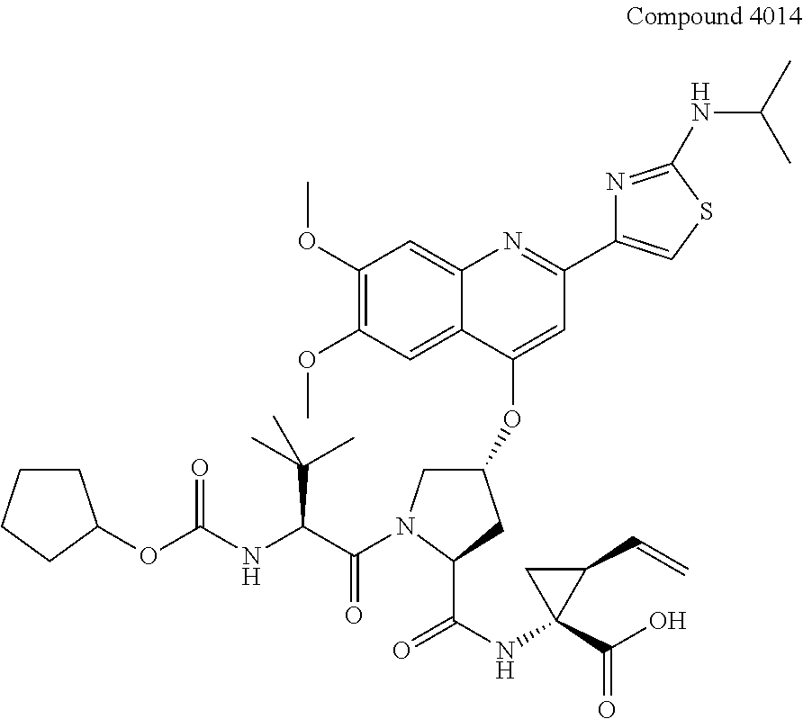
C1CCCC1OC(NC(C(=O)N1CC(OC2=CC(C3=CSC(NC(C)C)=N3)=NC3=CC(OC)=C(OC)C=C23)CC1C(NC1(C(O)=O)C(C=C)C1)=O)C(C)(C)C)=O
